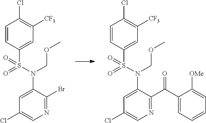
C1=CC(S(=O)(=O)N(COC)C2=CC(Cl)=CN=C2Br)=CC([CF3])=C1Cl.C1=CC(S(=O)(=O)N(COC)C2=CC(Cl)=CN=C2C(C2=CC=CC=C2[OMe])=O)=CC([CF3])=C1Cl
